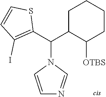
C1C(C(C2=C(I)C=CS2)N2C=CN=C2)C([OTBS])CCC1
